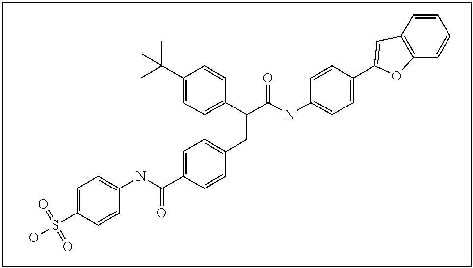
C1(C(C)(C)C)=CC=C(C(C(NC2=CC=C(C3=CC4=C(C=CC=C4)O3)C=C2)=O)CC2=CC=C(C(NC3=CC=C(S(O)(=O)=O)C=C3)=O)C=C2)C=C1
